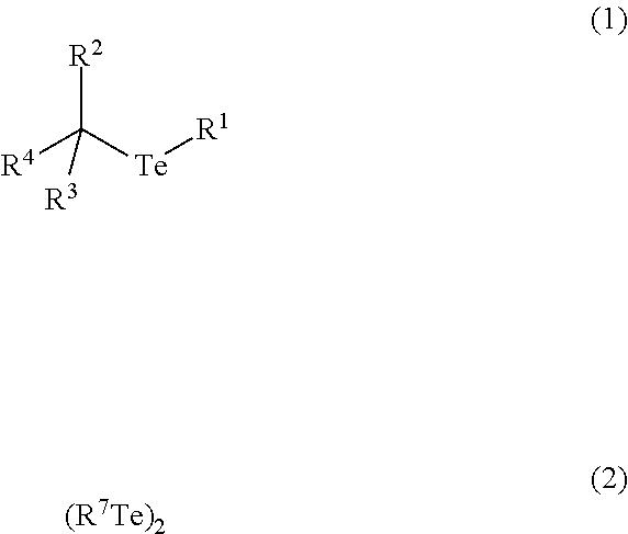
[R4]C([Te][R1])([R2])[R3].[(R7Te)2]
